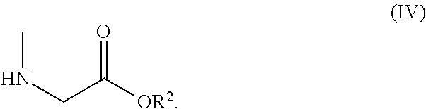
N(CC([OR2])=O)C
